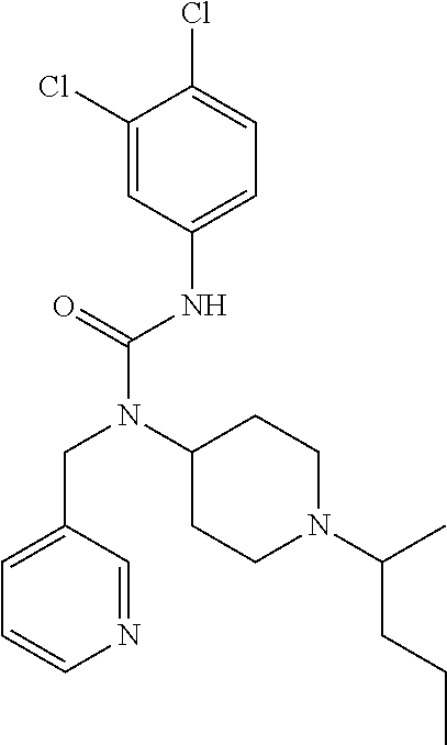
C1=C(CN(C(NC2=CC=C(Cl)C(Cl)=C2)=O)C2CCN(C(C)CCC)CC2)C=NC=C1
